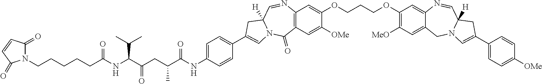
C12=C(C=C([OMe])C(OCCCOC3=C([MeO])C=C4C(=C3)N=CC3([H])N(C4)C=C(C4=CC=C([OMe])C=C4)C3)=C1)C(=O)N1C([H])(C=N2)CC(C2=CC=C(NC(C(CC(C(NC(CCCCCN3C(=O)C=CC3=O)=O)C(C)C)=O)C)=O)C=C2)=C1
